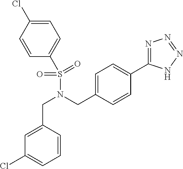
C1=CC(Cl)=CC=C1S(N(CC1=CC=C(C2=NN=NN2)C=C1)CC1=CC(Cl)=CC=C1)(=O)=O
